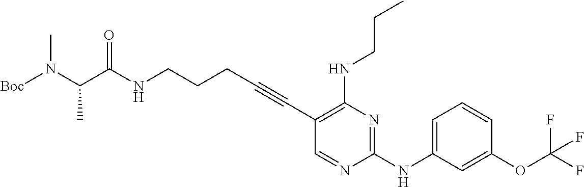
N(CCCC#CC1=C(NCCC)N=C(NC2=CC=CC(OC(F)(F)F)=C2)N=C1)C(=O)C(N(C)[Boc])C
